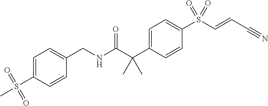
C1(CNC(C(C2=CC=C(S(C=CC#N)(=O)=O)C=C2)(C)C)=O)=CC=C(S(C)(=O)=O)C=C1
